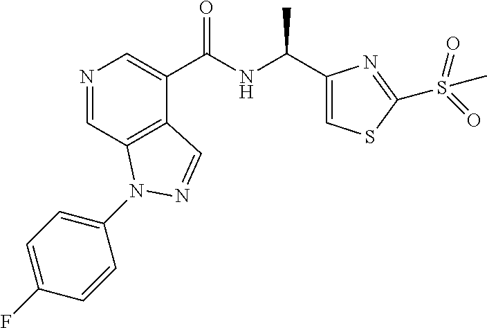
N1=CC2=C(C(C(NC(C3=CSC(S(=O)(=O)C)=N3)C)=O)=C1)C=NN2C1=CC=C(F)C=C1
